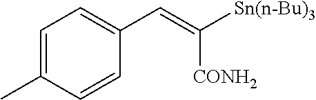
C1=C(C)C=CC(C=C([CONH2])[Sn(n-Bu)3])=C1
